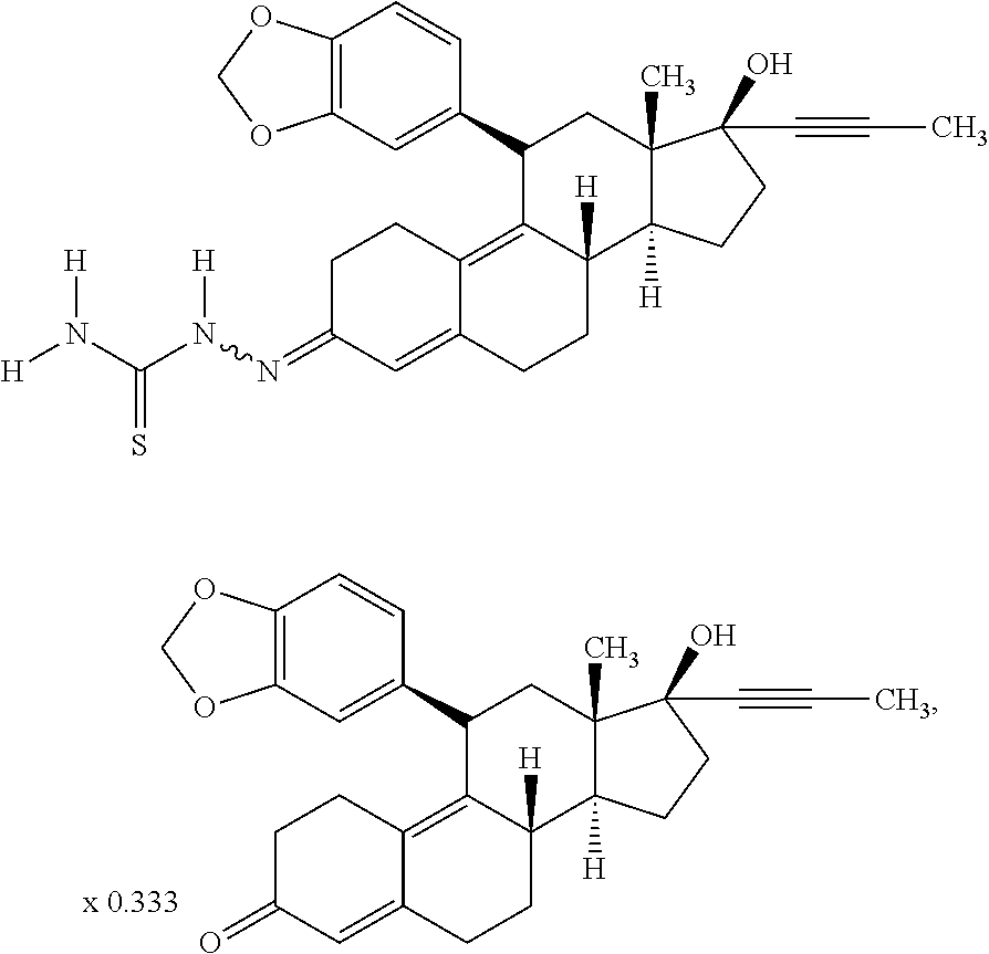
C12=C(C=C(C3C4=C5C(=CC(=O)CC5)CCC4([H])C4([H])C(C)(C3)C(O)(C#CC)CC4)C=C1)OCO2.C12=C(C=C(C3C4=C5C(=CC(=NN(C(N([H])[H])=S)[H])CC5)CCC4([H])C4([H])C(C)(C3)C(O)(C#CC)CC4)C=C1)OCO2
